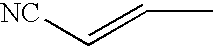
C(=C[NC])C
